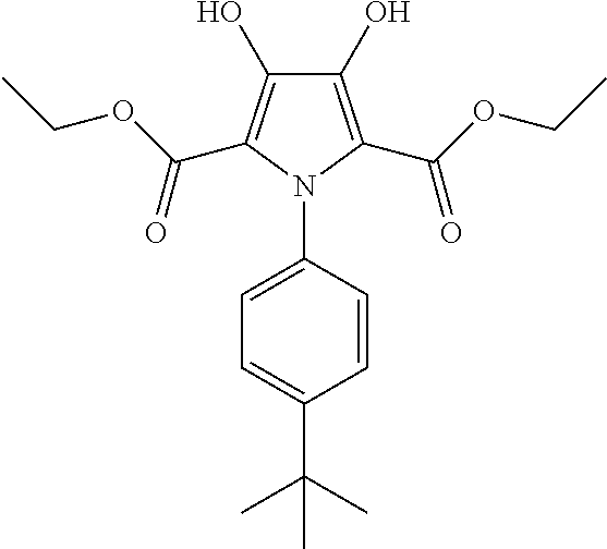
C1(O)=C(C(OCC)=O)N(C2=CC=C(C(C)(C)C)C=C2)C(C(OCC)=O)=C1O
